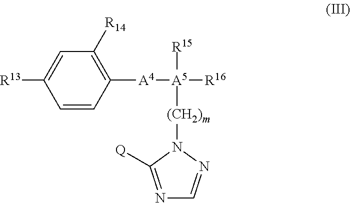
C1([A4][A5]([R16])([R15])[(CH2)m]N2C([Q])=NC=N2)=C([R14])C=C([R13])C=C1
